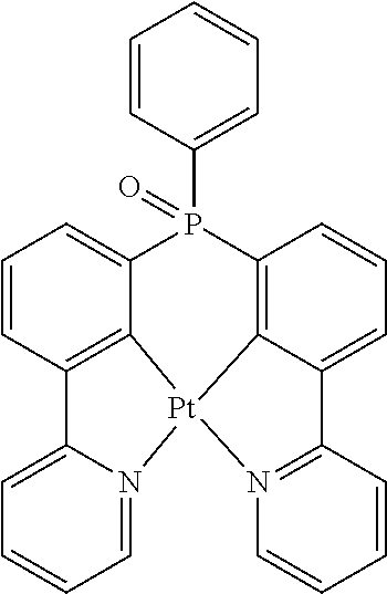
C12=C3C(=CC=C1)P(C1=CC=CC=C1)(=O)C1=C4C(=CC=C1)C1=N([Pt]34N3=CC=CC=C23)C=CC=C1
